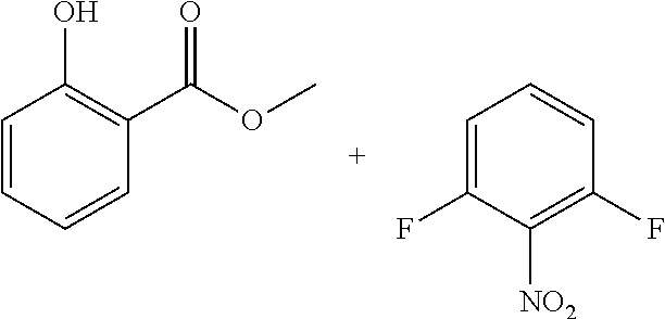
C1(F)=CC=CC(F)=C1[NO2].C1=CC(O)=C(C(=O)OC)C=C1
